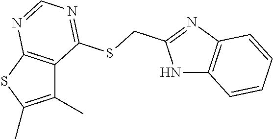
N1C2=C(N=C1CSC1=NC=NC3=C1C(C)=C(C)S3)C=CC=C2
